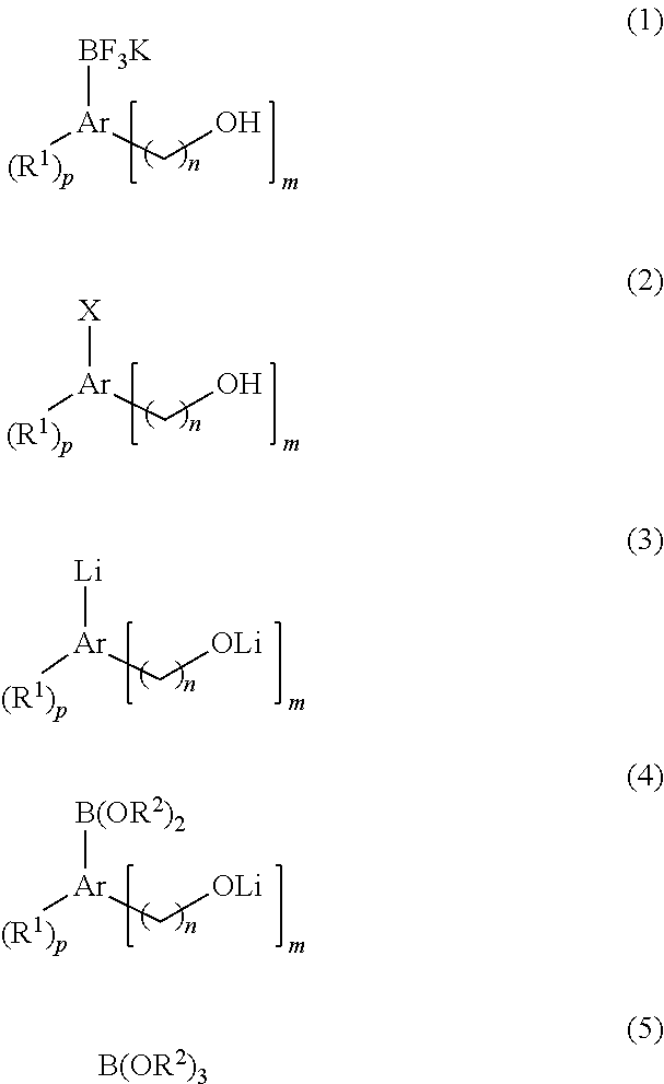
[(R1)p][Ar](CO)[BF3K].[(R1)p][Ar](CO)[X].[(R1)p][Ar](C[OLi])[Li].[(R1)p][Ar](C[OLi])[B(OR2)2].[B(OR2)3]
